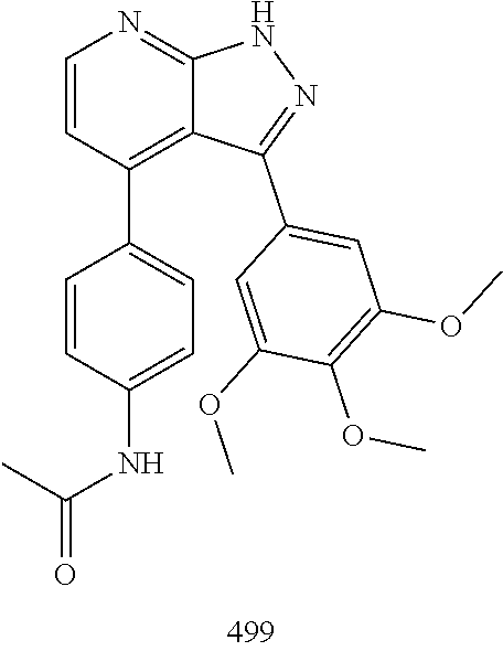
O(C)C1=C(OC)C(OC)=CC(C2=NNC3=NC=CC(C4=CC=C(NC(C)=O)C=C4)=C32)=C1
